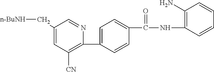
C1(C[n-BuNH])=CC([CN])=C(C2=CC=C(C(NC3=C(N)C=CC=C3)=O)C=C2)N=C1
